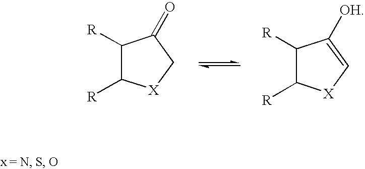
C1([R])C([R])[X]CC1=O.C1([R])C([R])[X]C=C1[OH]
